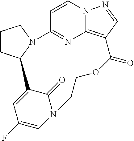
C1CC2N(C1)C1=NC3=C(C=NN3C=C1)C(=O)OCCN1C(=O)C2=CC(F)=C1
